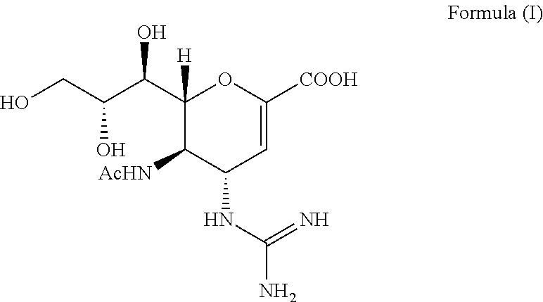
C(O)(C(C1([H])C([AcHN])C(NC(N)=N)C=C([COOH])O1)O)CO
